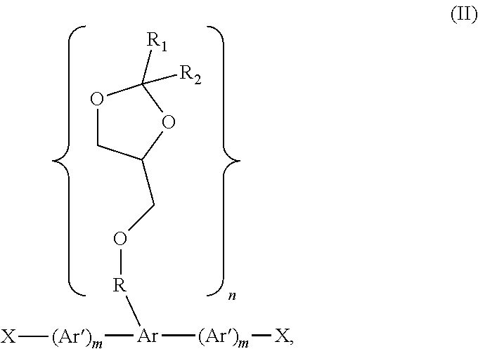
O1CC(CO[R][Ar]([(Ar)m][X])[(Ar)m][X])OC1([R2])[R1]
